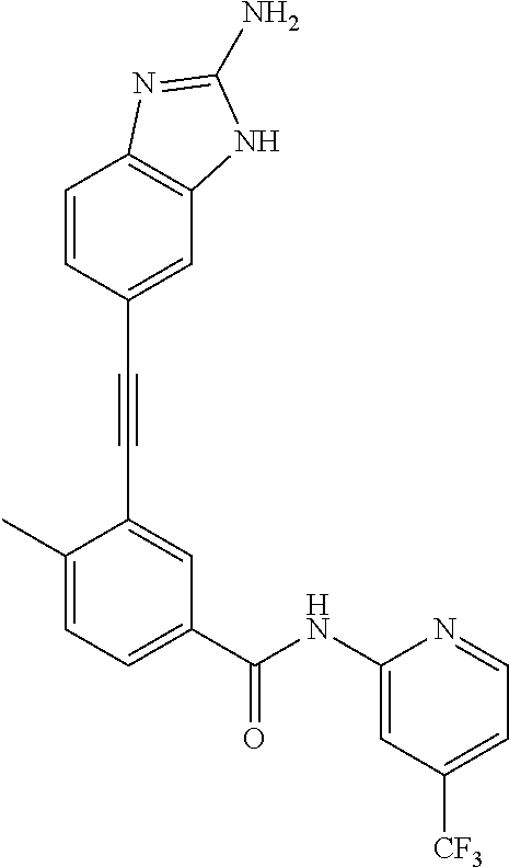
C1=CC2=C(C=C1C#CC1=CC(C(NC3=CC([CF3])=CC=N3)=O)=CC=C1C)NC(N)=N2
